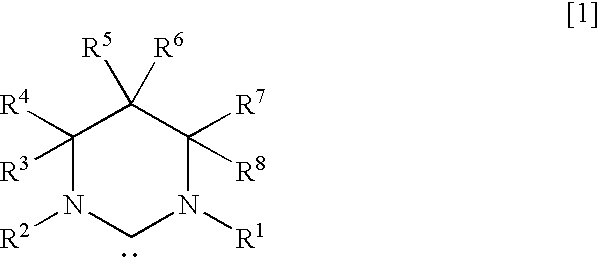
C1([R4])([R3])N([R2])CN([R1])C([R7])([R8])C1([R5])[R6]
